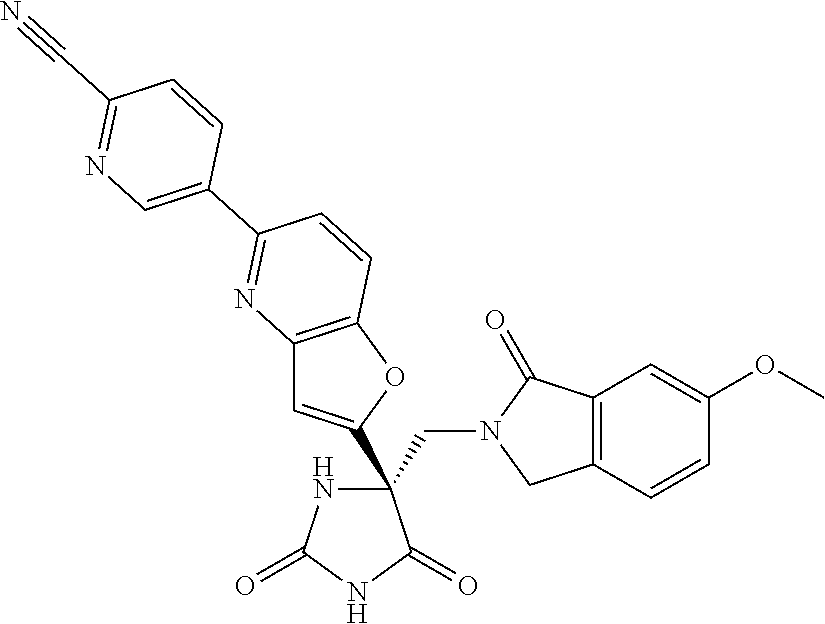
C12=C(OC(C3(CN4CC5=C(C4=O)C=C(OC)C=C5)NC(=O)NC3=O)=C1)C=CC(C1=CN=C(C#N)C=C1)=N2
